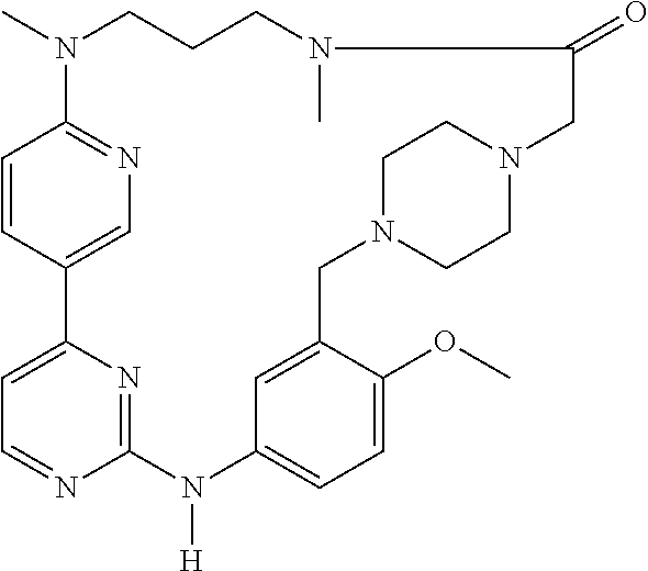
C1=CC2=CN=C1N(C)CCCN(C)C(=O)CN1CCN(CC3=CC(=CC=C3OC)N([H])C3=NC2=CC=N3)CC1
